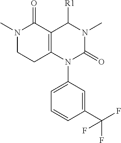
[R1]C1N(C)C(=O)N(C2=CC=CC(C(F)(F)F)=C2)C2=C1C(=O)N(C)CC2
